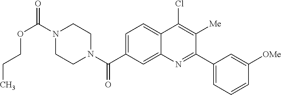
N1(C(OCCC)=O)CCN(C(=O)C2=CC=C3C(=C2)N=C(C2=CC=CC([OMe])=C2)C([Me])=C3Cl)CC1
